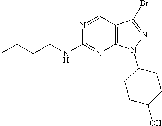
N1=CC2=C(N=C1NCCCC)N(C1CCC(O)CC1)N=C2Br
